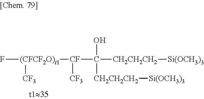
F[(CFCF2O)t1]([CF](C([CH2CH2CH2][Si(OCH3)3])(O)[CH2CH2CH2][Si(OCH3)3])[CF3])[CF3]
